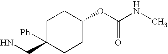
NCC1([Ph])CCC(OC(NC)=O)CC1
